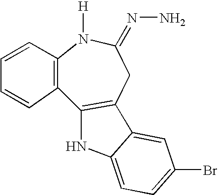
C1=CC2=C(C=C1)C1=C(CC(=NN)N2[H])C2=CC(Br)=CC=C2N1
